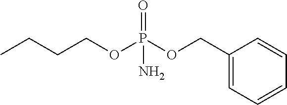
CCCCOP(OCC1=CC=CC=C1)(=O)N
